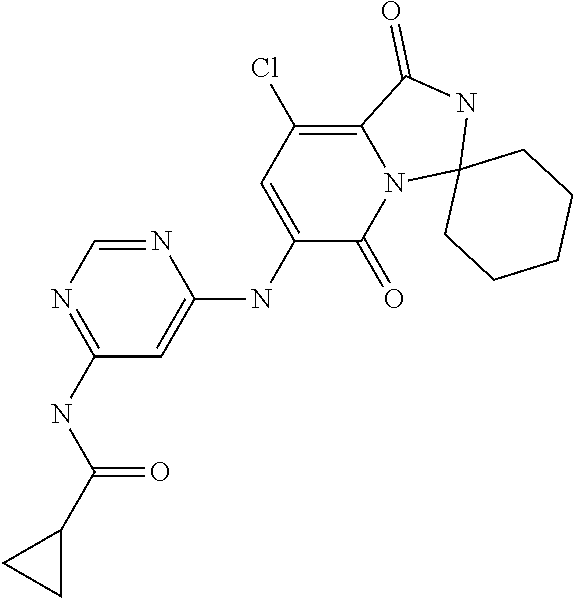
C1(NC(C2CC2)=O)=NC=NC(NC2=CC(Cl)=C3N(C2=O)C2(NC3=O)CCCCC2)=C1
